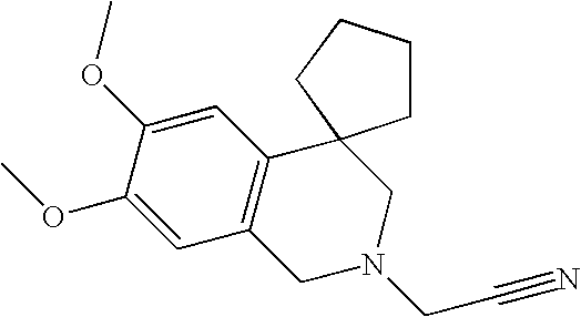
C12=C(C=C(OC)C(OC)=C1)C1(CN(CC#N)C2)CCCC1
